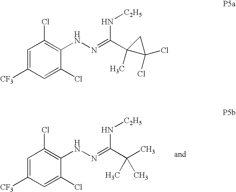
C1=C([CF3])C=C(Cl)C(NN=C(C(C)(C)C)N[C2H5])=C1Cl.C1=C([CF3])C=C(Cl)C(NN=C(C2(C)C(Cl)(Cl)C2)N[C2H5])=C1Cl
